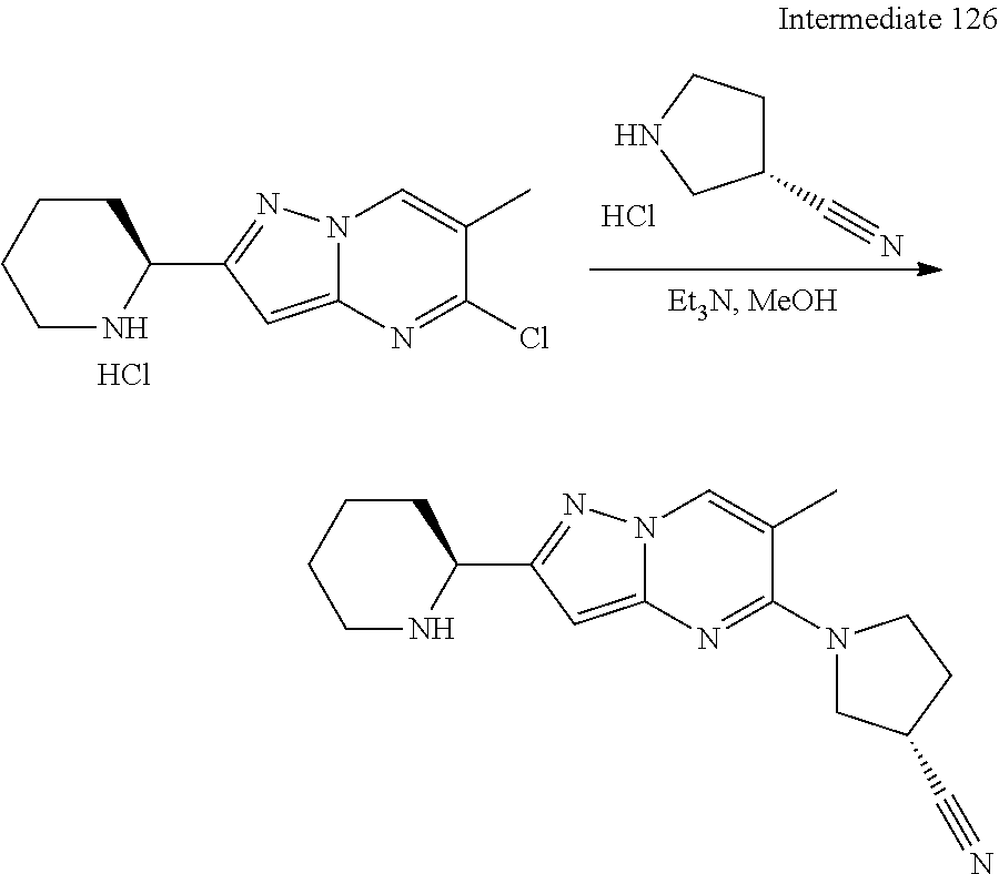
Cl.C1(C#N)CCNC1.N1C(C2=NN3C(=C2)N=C(Cl)C(C)=C3)CCCC1.Cl.N1C(C2=NN3C(=C2)N=C(N2CC(C#N)CC2)C(C)=C3)CCCC1
